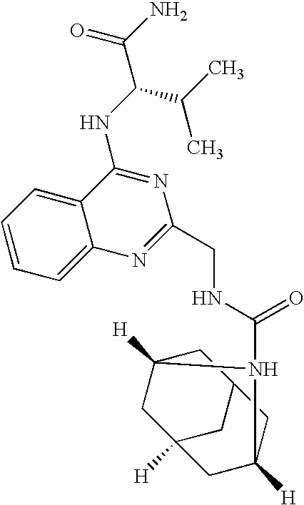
C1=CC=C2C(=C1)C(NC(C(C)C)C(N)=O)=NC(CNC(N1C3([H])CC4CC([H])(C3)CC1([H])C4)=O)=N2
